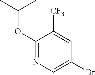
C1(OC(C)C)=NC=C(Br)C=C1[CF3]
